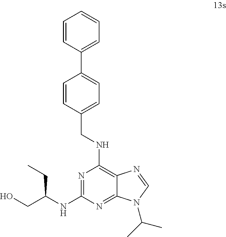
N1=C(NC(CC)CO)N=C2C(=C1NCC1=CC=C(C3=CC=CC=C3)C=C1)N=CN2C(C)C
